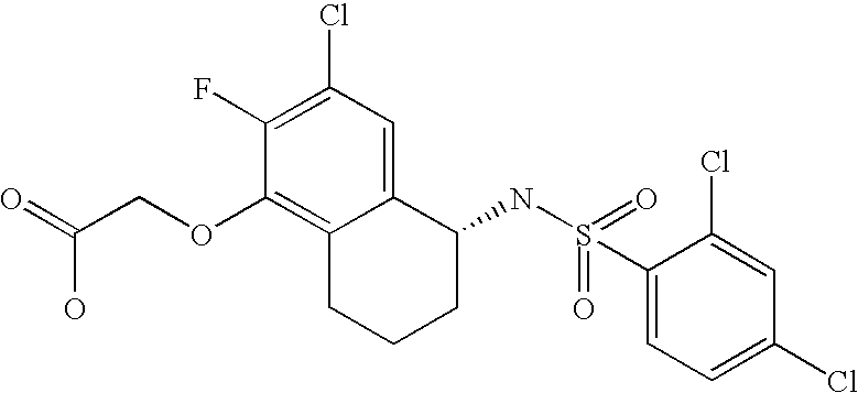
C1(F)=C(Cl)C=C2C(=C1OCC(=O)O)CCCC2NS(=O)(C1=CC=C(Cl)C=C1Cl)=O
